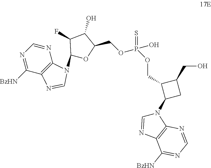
N1=CN=C([BzHN])C2=C1N(C1OC(COP(O)(=S)OCC3C(N4C=NC5=C4N=CN=C5[BzHN])CC3CO)C(O)C1F)C=N2
